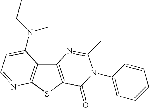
C12=C(SC3=C1C(N(CC)C)=CC=N3)C(=O)N(C1=CC=CC=C1)C(C)=N2
